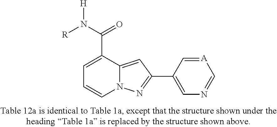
C1=C(C(N([R])[H])=O)C2=CC(C3=CN=C[A]=C3)=NN2C=C1
